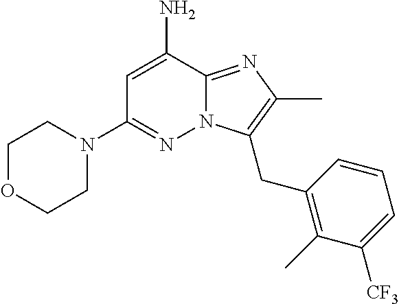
N12C(=NC(C)=C1CC1=C(C)C([CF3])=CC=C1)C(N)=CC(N1CCOCC1)=N2
